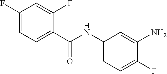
C1(F)=CC=C(C(NC2=CC=C(F)C(N)=C2)=O)C(F)=C1
